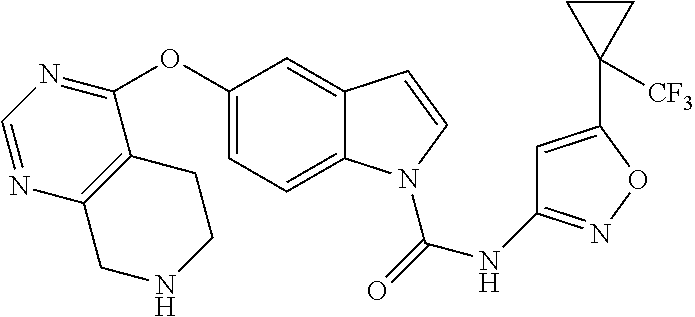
C1(OC2=NC=NC3=C2CCNC3)=CC=C2C(=C1)C=CN2C(=O)NC1=NOC(C2([CF3])CC2)=C1
